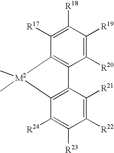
C1([R20])=C([R19])C([R18])=C([R17])C2=C1C1=C(C([R24])=C([R23])C([R22])=C1[R21])[M2]2(C)C
